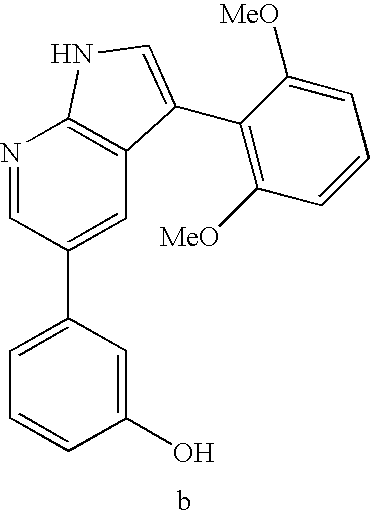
C1(O)=CC(C2=CC3=C(N=C2)NC=C3C2=C([MeO])C=CC=C2[MeO])=CC=C1
